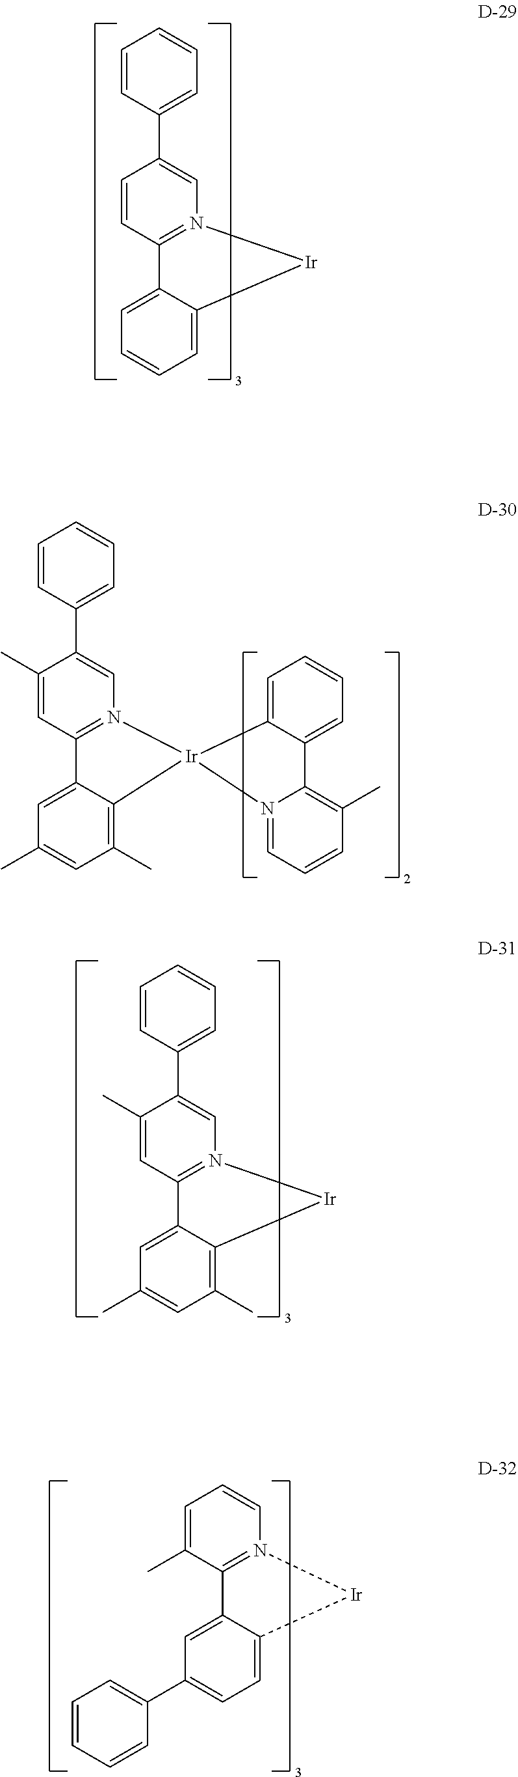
C1=CC(C2=CN3=C(C=C2C)C2=CC(C)=CC(C)=C2[Ir]32C3=CC=CC=C3C3=C(C)C=CC=N23)=CC=C1.C1=CC(C2=CN3=C(C=C2)C2=CC=CC=C2[Ir]3)=CC=C1.C1=CC(C2=CN3=C(C=C2C)C2=CC(C)=CC(C)=C2[Ir]3)=CC=C1.C1=CN2=C(C(C)=C1)C1=CC(C3=CC=CC=C3)=CC=C1[Ir]2
